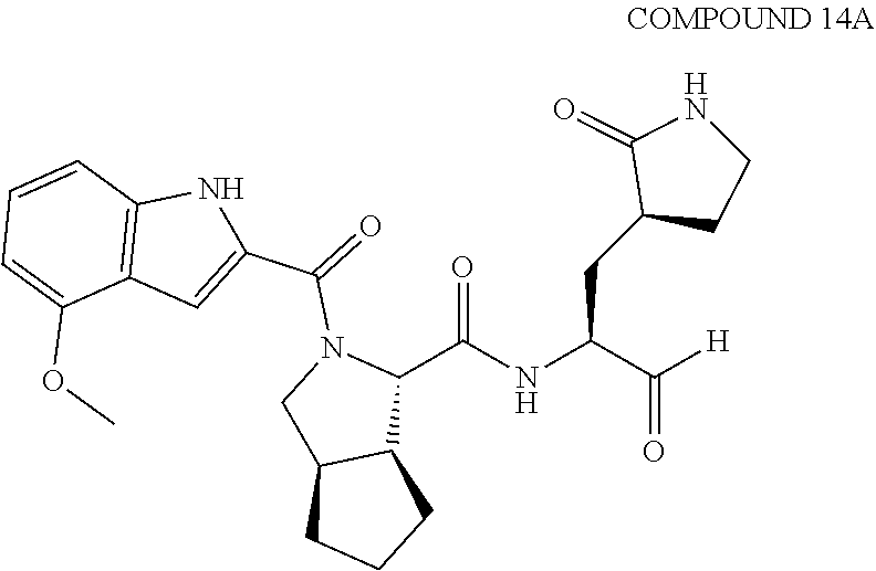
[H]C(C(NC(C1N(C(=O)C2=CC3=C(N2)C=CC=C3OC)CC2C1CCC2)=O)CC1CCNC1=O)=O
